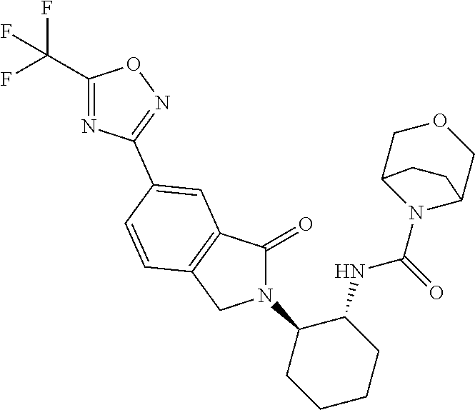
C1(=O)N(C2CCCCC2NC(=O)N2C3COCC2CC3)CC2=C1C=C(C1=NOC(C(F)(F)F)=N1)C=C2
